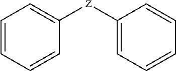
C1=CC=CC([z]C2=CC=CC=C2)=C1
